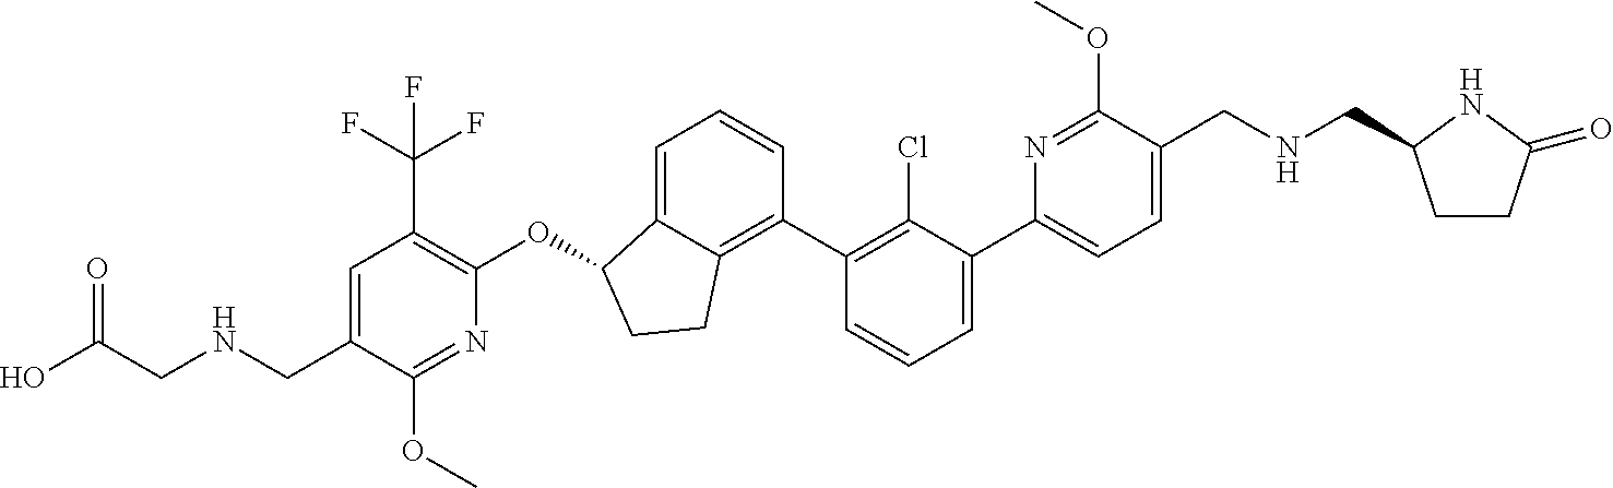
C(C1=CC(C(F)(F)F)=C(OC2C3=CC=CC(C4=C(Cl)C(C5=CC=C(CNCC6CCC(=O)N6)C(OC)=N5)=CC=C4)=C3CC2)N=C1OC)NCC(O)=O
